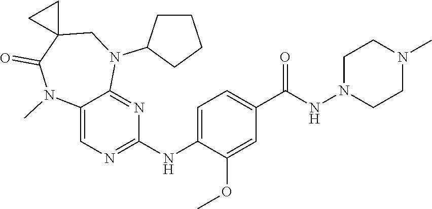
C1=C(OC)C(NC2=NC=C3C(=N2)N(C2CCCC2)CC2(C(=O)N3C)CC2)=CC=C1C(NN1CCN(C)CC1)=O
